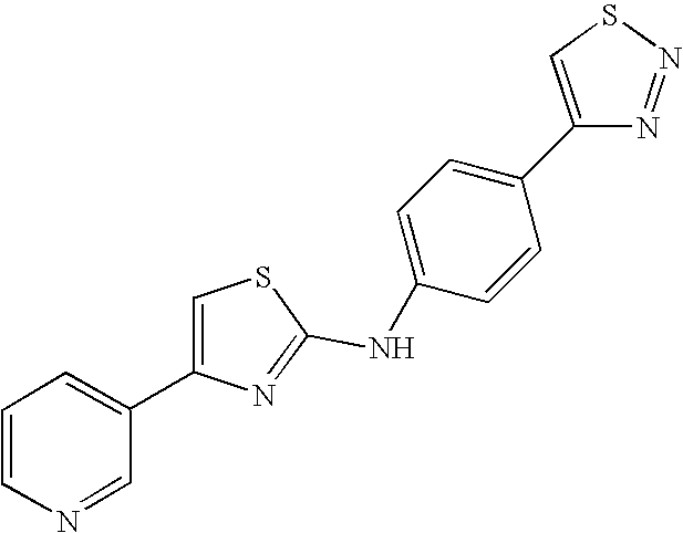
N(C1=NC(C2=CC=CN=C2)=CS1)C1=CC=C(C2=CSN=N2)C=C1
